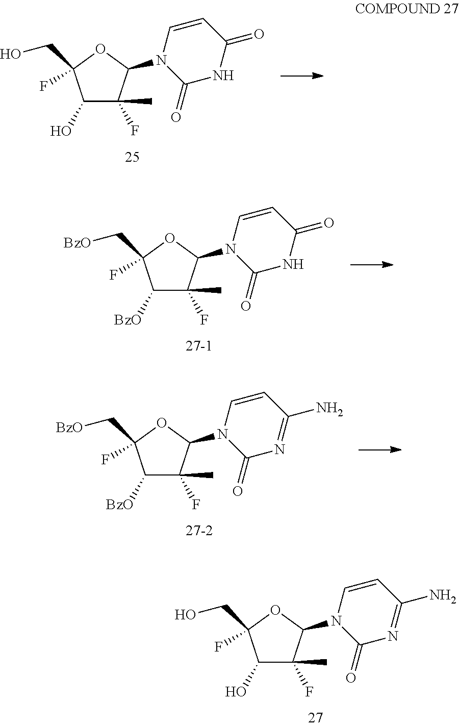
C1(O)C(C)(F)C(N2C=CC(=O)NC2=O)OC1(F)CO.C1([BzO])C(C)(F)C(N2C=CC(=O)NC2=O)OC1(F)C[BzO].C1([BzO])C(C)(F)C(N2C=CC(N)=NC2=O)OC1(F)C[BzO].C1(O)C(C)(F)C(N2C=CC(N)=NC2=O)OC1(F)CO
